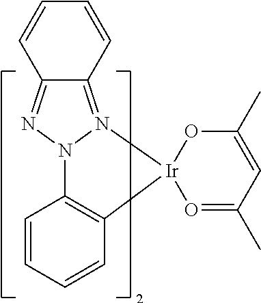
C12=N3N(N=C1C=CC=C2)C1=C([Ir]32O=C(C)C=C(C)O2)C=CC=C1
